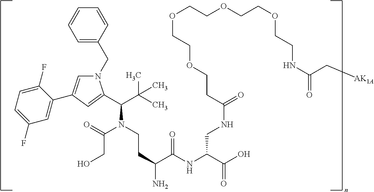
N1(CC2=CC=CC=C2)C=C(C2=CC(F)=CC=C2F)C=C1C(C(C)(C)C)N(CCC(N)C(NC(C(O)=O)CNC(=O)CCOCCOCCOCCOCCNC(=O)C[AK1A])=O)C(=O)CO
